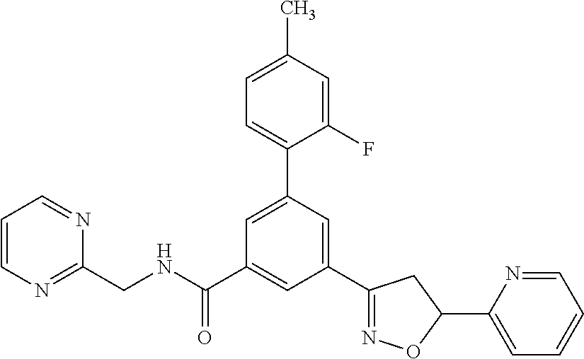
C1(CNC(C2=CC(C3=NOC(C4=CC=CC=N4)C3)=CC(C3=CC=C(C)C=C3F)=C2)=O)=NC=CC=N1
